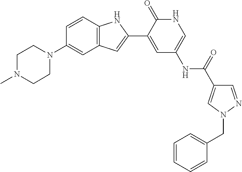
C1=CC2=C(C=C1N1CCN(C)CC1)C=C(C1=CC(NC(=O)C3=CN(CC4=CC=CC=C4)N=C3)=CNC1=O)N2
